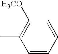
C1=CC=CC([H3CO])=C1C
